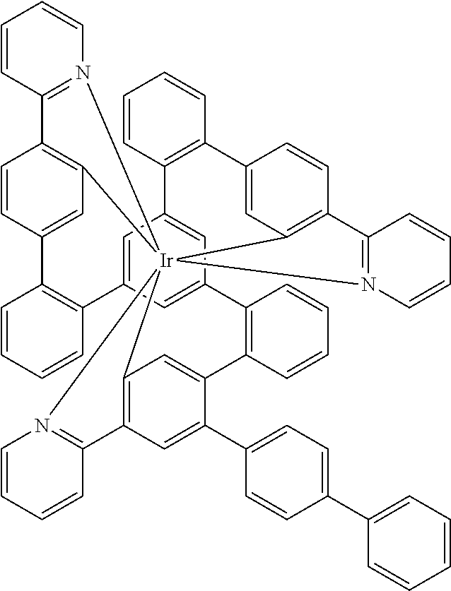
C1=C2C=C3C=C1C1=C(C=CC=C1)C1=CC4=C(C=C1)C1=N([Ir]456(C4=C(C=CC(=C4)C4=C2C=CC=C4)C2=N5C=CC=C2)C2=C(C=C(C4=CC=C(C5=CC=CC=C5)C=C4)C(=C2)C2=C3C=CC=C2)C2=N6C=CC=C2)C=CC=C1
